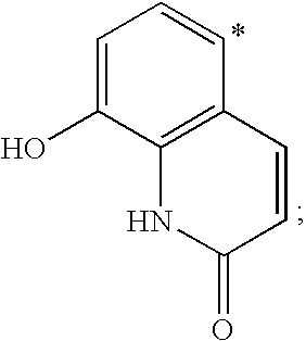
C1=C(O)C2=C(C=C1)C=CC(=O)N2
